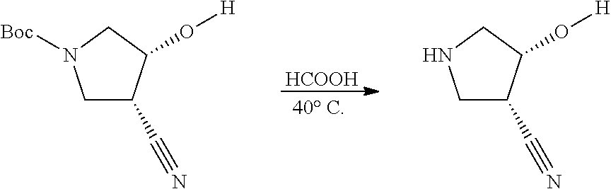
[HCOOH].C1C(C#N)C(O[H])CN1[Boc].C1C(C#N)C(O[H])CN1
